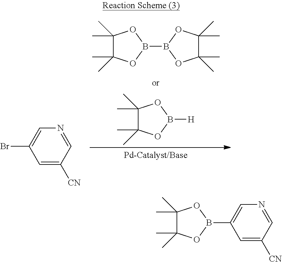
C1=NC=C(Br)C=C1[CN].C1(C)(C)C(C)(C)OB(B2OC(C)(C)C(C)(C)O2)O1.C1(C)(C)C(C)(C)OB([H])O1.C1(C)(C)C(C)(C)OB(C2=CN=CC([CN])=C2)O1
